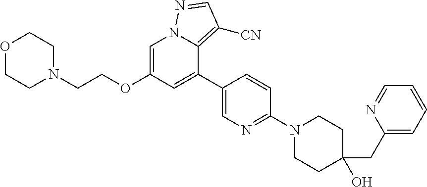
C1=C(OCCN2CCOCC2)C=C(C2=CN=C(N3CCC(CC4=CC=CC=N4)(O)CC3)C=C2)C2=C([CN])C=NN12
